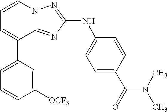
C1=C(C2=CC=CN3C2=NC(NC2=CC=C(C(=O)N(C)C)C=C2)=N3)C=C([OCF3])C=C1
